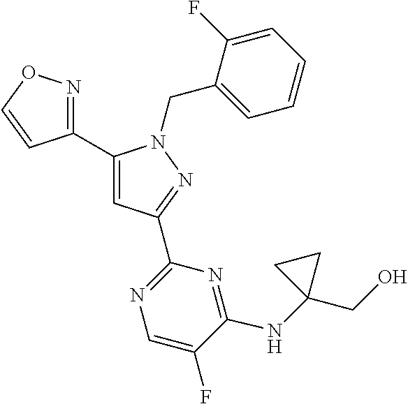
C1(C2=NOC=C2)=CC(C2=NC=C(F)C(NC3(CO)CC3)=N2)=NN1CC1=CC=CC=C1F
